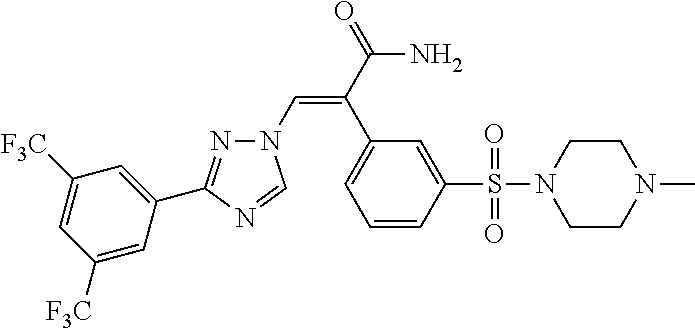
N1(C=C(C(=O)N)C2=CC=CC(S(N3CCN(C)CC3)(=O)=O)=C2)N=C(C2=CC([F3C])=CC([F3C])=C2)N=C1
